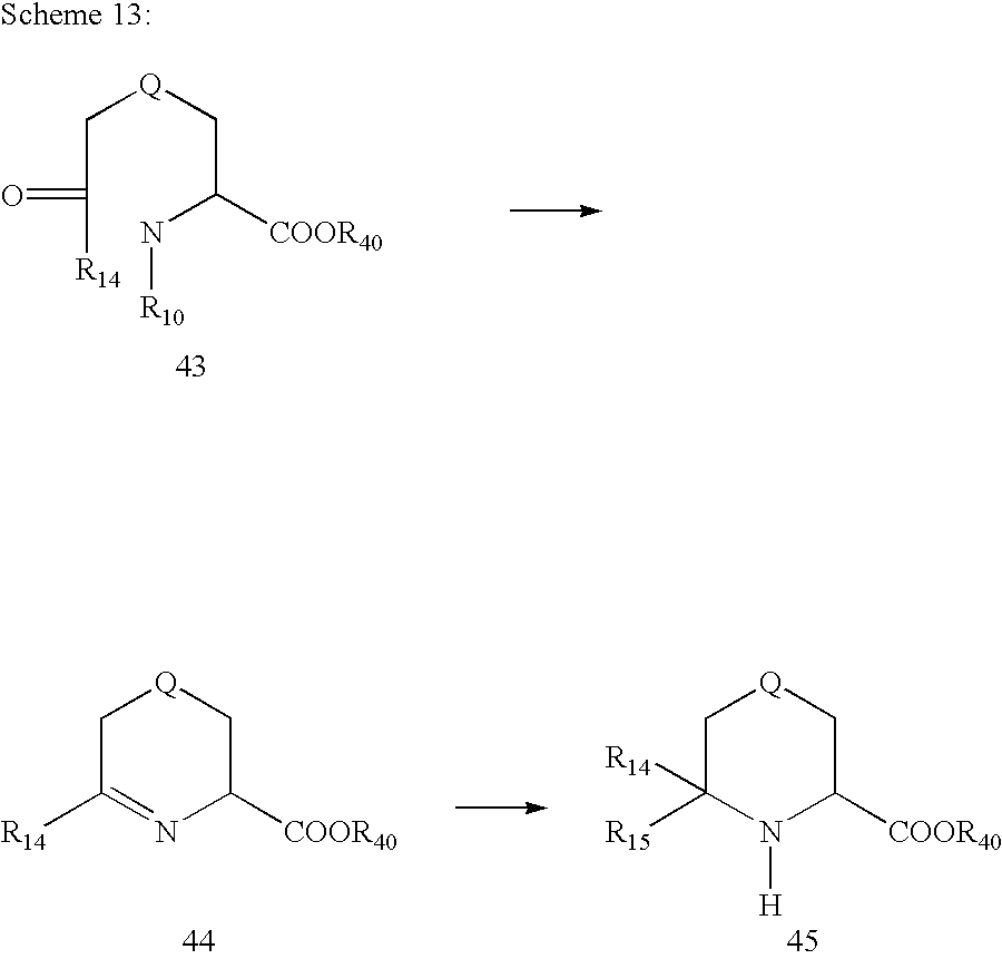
C(C([R14])=O)[Q]CC(N[R10])[COOR40].C1C([R14])=NC([COOR40])C[Q]1.C1C([R15])([R14])N([H])C([COOR40])C[Q]1
